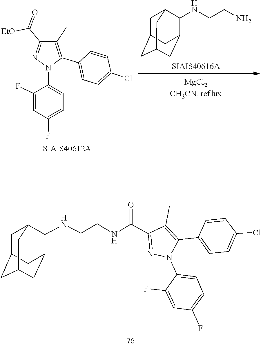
C1C2CC3CC(C(NCCN)C1C3)C2.C1(N2N=C(C([EtO])=O)C(C)=C2C2=CC=C(Cl)C=C2)=CC=C(F)C=C1F.C1=CC(C2=C(C)C(C(NCCNC3C4CC5CC(CC3C5)C4)=O)=NN2C2=CC=C(F)C=C2F)=CC=C1Cl
